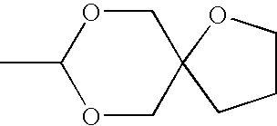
C1(C)OCC2(CO1)CCCO2
